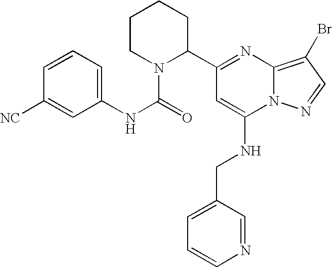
C1(C2=NC3=C(Br)C=NN3C(NCC3=CC=CN=C3)=C2)CCCCN1C(=O)NC1=CC=CC([NC])=C1
